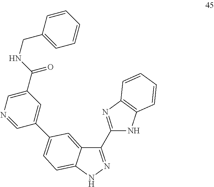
C1(C2=NC3=C(N2)C=CC=C3)=NNC2=CC=C(C3=CC(C(NCC4=CC=CC=C4)=O)=CN=C3)C=C12
